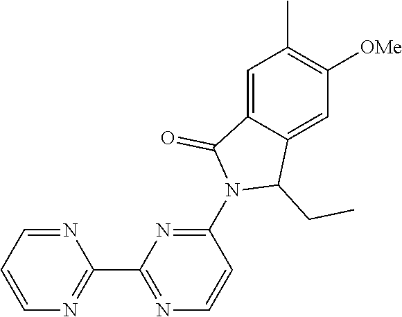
C1(N2C(CC)C3=CC([OMe])=C(C)C=C3C2=O)=NC(C2=NC=CC=N2)=NC=C1
